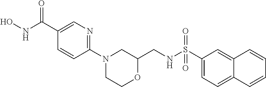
C1(C(=O)NO)=CN=C(N2CC(CNS(C3=CC=C4C(=C3)C=CC=C4)(=O)=O)OCC2)C=C1
